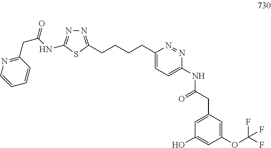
C1=CN=C(CC(NC2=NN=C(CCCCC3=CC=C(NC(CC4=CC(O)=CC(OC(F)(F)F)=C4)=O)N=N3)S2)=O)C=C1
